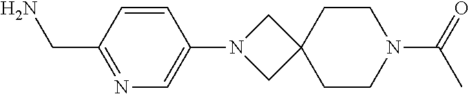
C1=CC(CN)=NC=C1N1CC2(C1)CCN(C(=O)C)CC2
